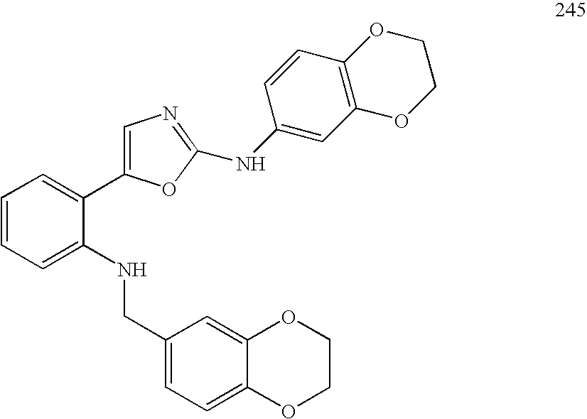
C(C1=CC=C2C(=C1)OCCO2)NC1=CC=CC=C1C1=CN=C(NC2=CC3=C(C=C2)OCCO3)O1
